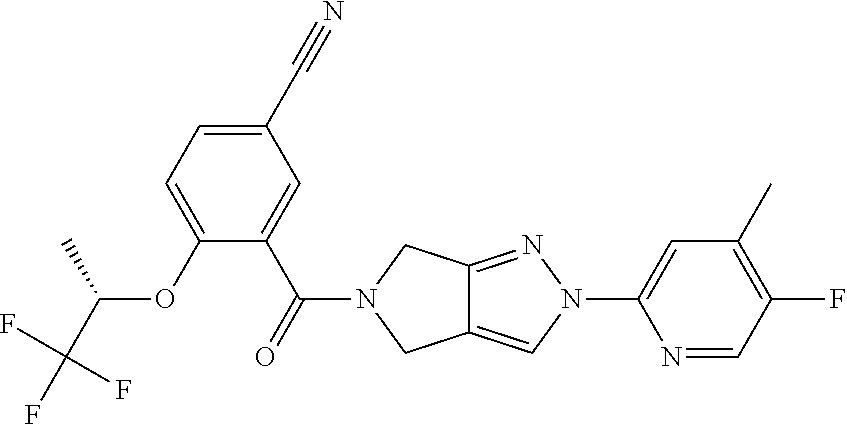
O(C1=CC=C(C#N)C=C1C(=O)N1CC2=CN(C3=CC(C)=C(F)C=N3)N=C2C1)C(C(F)(F)F)C
